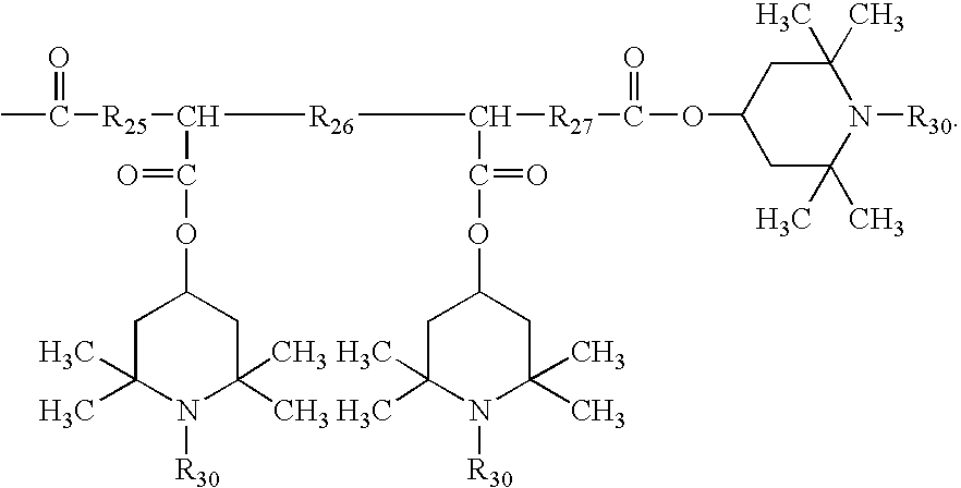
CC([R25]C([R26]C([R27]C(OC1CC(C)(C)N([R30])C(C)(C)C1)=O)C(OC1CC(C)(C)N([R30])C(C)(C)C1)=O)C(OC1CC(C)(C)N([R30])C(C)(C)C1)=O)=O
